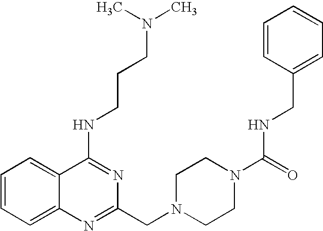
C1=CC=C2C(=C1)C(NCCCN(C)C)=NC(CN1CCN(C(=O)NCC3=CC=CC=C3)CC1)=N2
